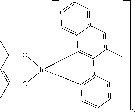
O1=C(C)C=C(C)O[Ir]12C1=C(C=CC=C1)C1=C2C2=CC=CC=C2C=C1C
